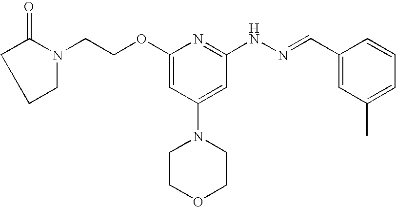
N1(CCOC2=CC(N3CCOCC3)=CC(NN=CC3=CC(C)=CC=C3)=N2)C(=O)CCC1
